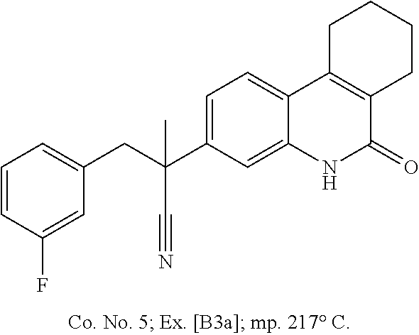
C1=CC(F)=CC(CC(C2=CC=C3C(=C2)NC(=O)C2=C3CCCC2)(C#N)C)=C1
